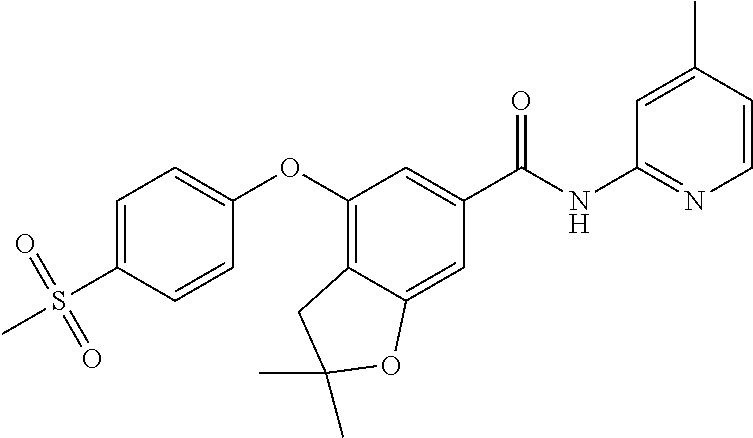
C1=C(S(C)(=O)=O)C=CC(OC2=C3C(=CC(C(NC4=NC=CC(C)=C4)=O)=C2)OC(C)(C)C3)=C1
